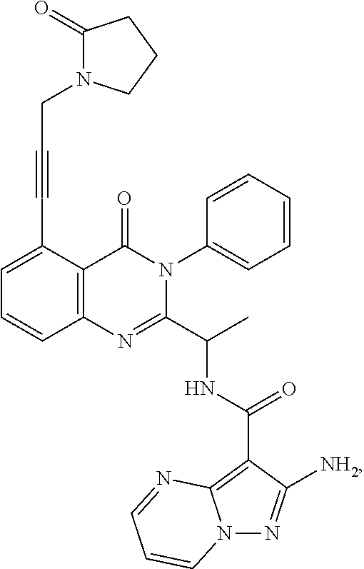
C1=C(C#CCN2C(=O)CCC2)C2=C(C=C1)N=C(C(C)NC(=O)C1=C3N(N=C1[NH2])C=CC=N3)N(C1=CC=CC=C1)C2=O
